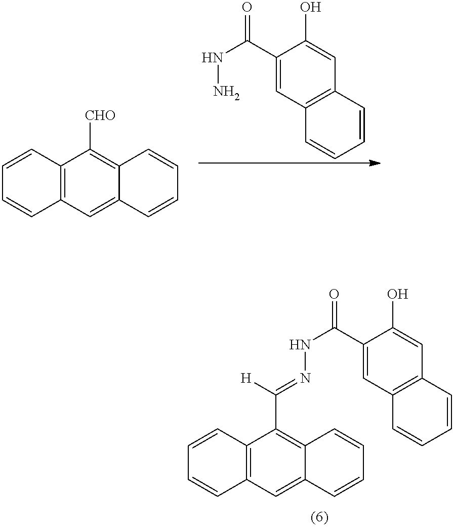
C1(C(NN)=O)=CC2=C(C=C1O)C=CC=C2.C12=CC3=C(C([CHO])=C1C=CC=C2)C=CC=C3.C12=CC3=C(C(C([H])=NNC(C4=CC5=C(C=C4O)C=CC=C5)=O)=C1C=CC=C2)C=CC=C3
